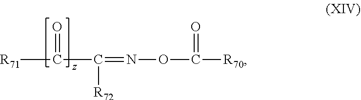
[R71]C(C(=NOC([R70])=O)[R72])=O
